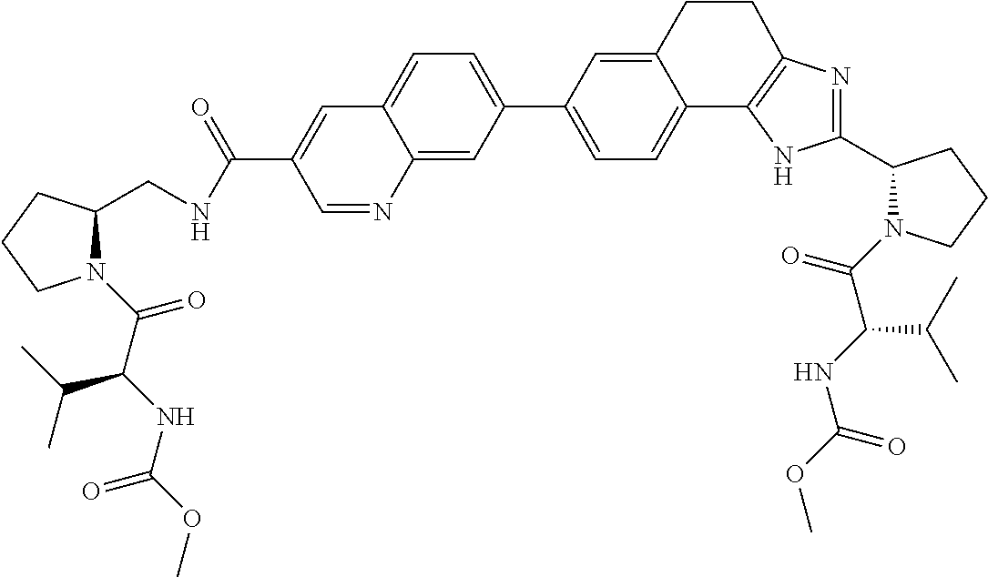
C1CCN(C(C(C(C)C)NC(OC)=O)=O)C1CNC(C1=CC2=CC=C(C3=CC=C4C5=C(N=C(C6CCCN6C(=O)C(NC(OC)=O)C(C)C)N5)CCC4=C3)C=C2N=C1)=O
